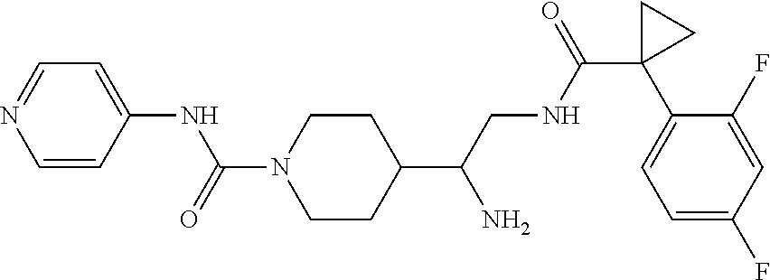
C1(C(CNC(C2(C3=CC=C(F)C=C3F)CC2)=O)N)CCN(C(=O)NC2=CC=NC=C2)CC1
